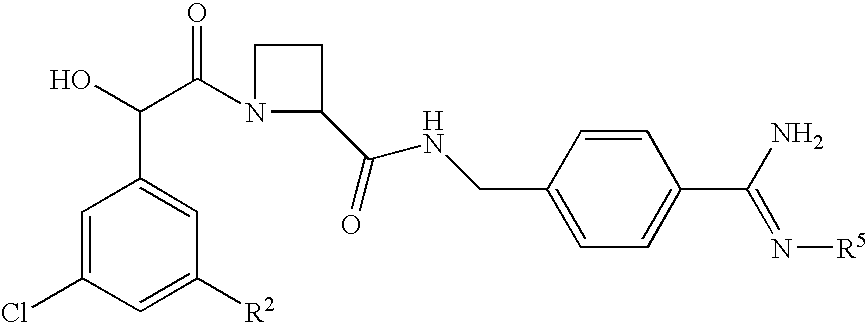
C1=C(Cl)C=C([R2])C=C1C(O)C(N1C(C(=O)NCC2=CC=C(C(N)=N[R5])C=C2)CC1)=O
